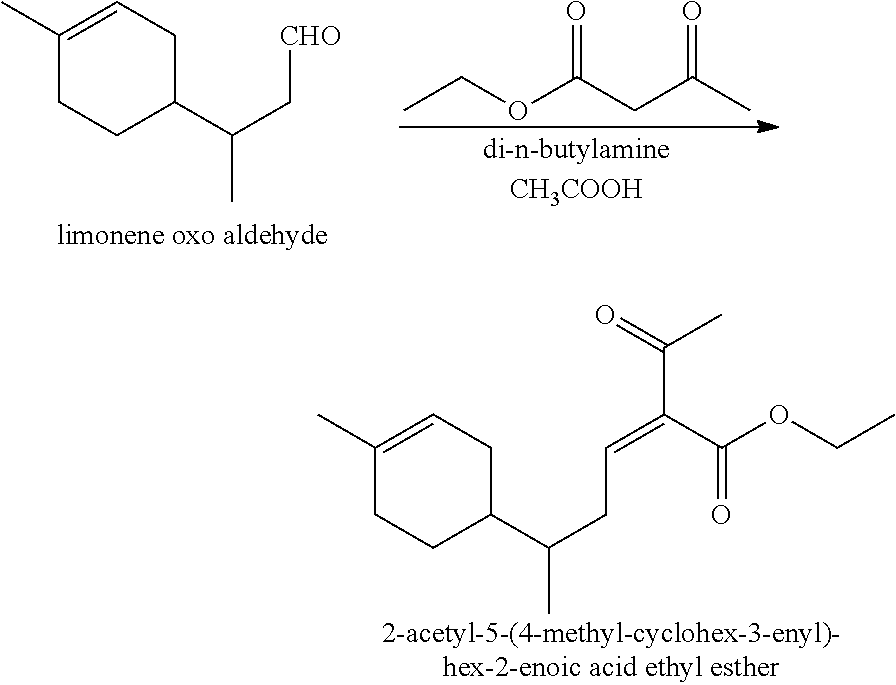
CCOC(CC(C)=O)=O.C1(C)=CCC(C(C[CHO])C)CC1.C1(C)=CCC(C(CC=C(C(C)=O)C(OCC)=O)C)CC1
